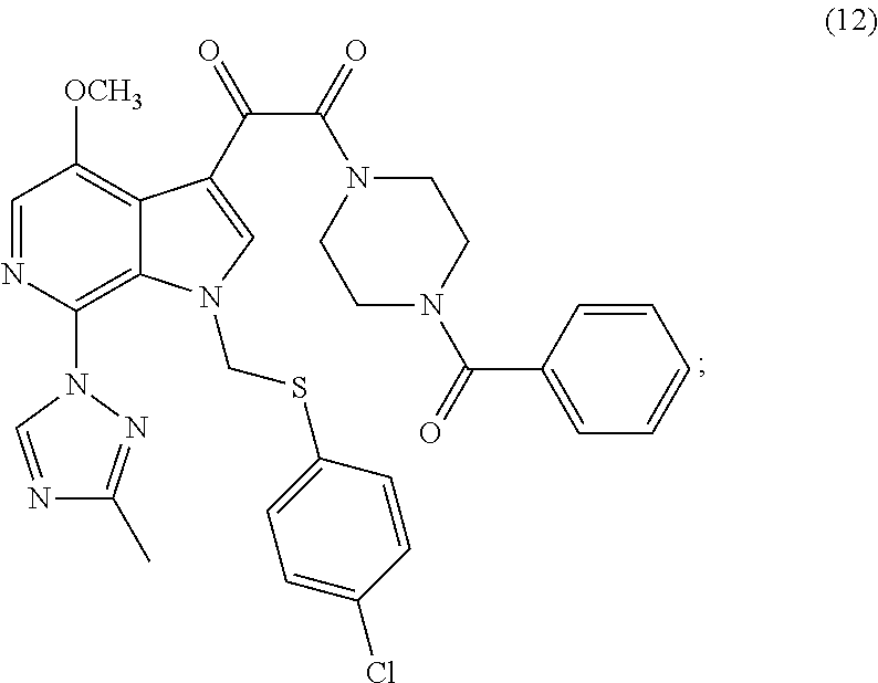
C1=NC(N2C=NC(C)=N2)=C2C(=C1[OCH3])C(C(=O)C(=O)N1CCN(C(=O)C3=CC=CC=C3)CC1)=CN2CSC1=CC=C(Cl)C=C1
